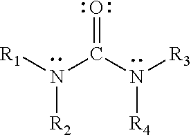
[R2]N([R1])C(N([R3])[R4])=O
